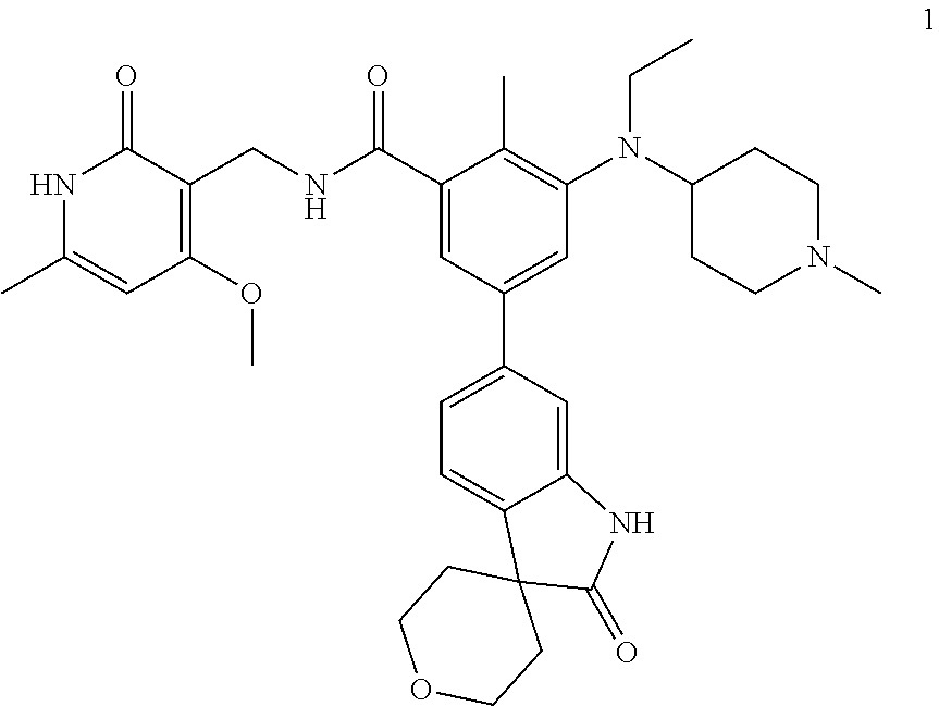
C1(C(NCC2=C(OC)C=C(C)NC2=O)=O)=CC(C2=CC=C3C(=C2)NC(=O)C32CCOCC2)=CC(N(C2CCN(C)CC2)CC)=C1C
